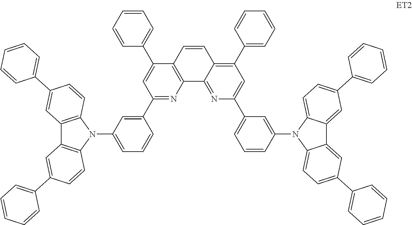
C1(C2=CC(N3C4=C(C5=C3C=CC(C3=CC=CC=C3)=C5)C=C(C3=CC=CC=C3)C=C4)=CC=C2)=NC2=C(C(C3=CC=CC=C3)=C1)C=CC1=C(C3=CC=CC=C3)C=C(C3=CC=CC(N4C5=CC=C(C6=CC=CC=C6)C=C5C5=CC(C6=CC=CC=C6)=CC=C45)=C3)N=C21
